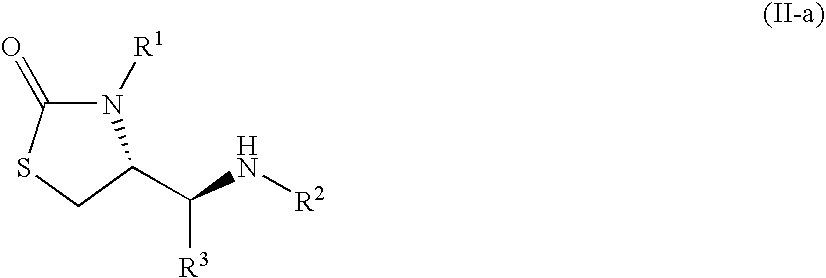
N1([R1])C(=O)SCC1C(N[R2])[R3]
